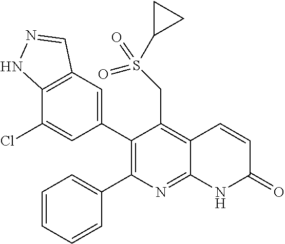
C12=C(C=C(C3=C(C4=CC=CC=C4)N=C4C(=C3CS(=O)(C3CC3)=O)C=CC(=O)N4)C=C1Cl)C=NN2
